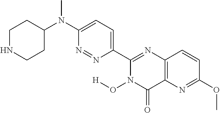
C1NCCC(N(C2=CC=C(C3=NC4=C(C(=O)N3O[H])N=C(OC)C=C4)N=N2)C)C1
